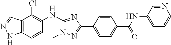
C12=C(C=CC(NC3=NC(C4=CC=C(C(=O)NC5=CC=CN=C5)C=C4)=NN3C)=C1Cl)NN=C2
